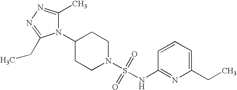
C1(N2C(C)=NN=C2CC)CCN(S(=O)(=O)NC2=NC(CC)=CC=C2)CC1
